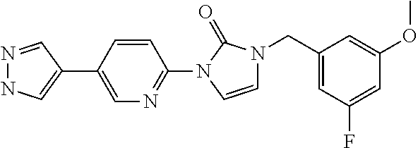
N1=CC(C2=CN=C(N3C=CN(CC4=CC(F)=CC(OC)=C4)C3=O)C=C2)=CN1
